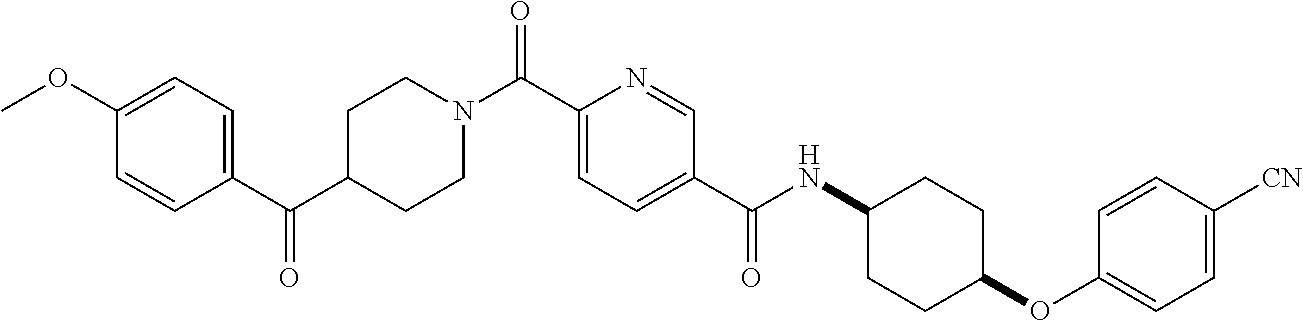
C1C(C(C2=CC=C(OC)C=C2)=O)CCN(C(C2=CC=C(C(NC3CCC(OC4=CC=C([CN])C=C4)CC3)=O)C=N2)=O)C1
